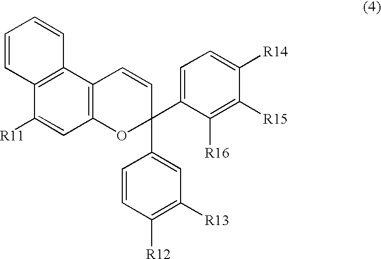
C1([R11])=CC2=C(C3=C1C=CC=C3)C=CC(C1=CC([R13])=C([R12])C=C1)(C1=CC=C([R14])C([R15])=C1[R16])O2
